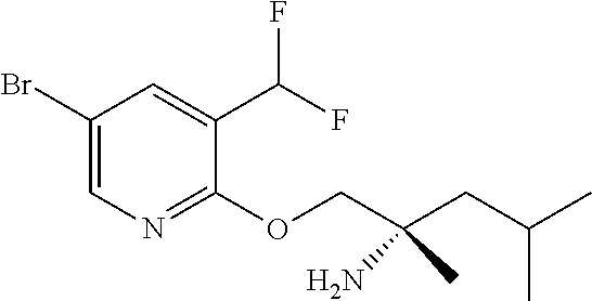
C1(Br)=CN=C(OCC(CC(C)C)(C)N)C(C(F)F)=C1
